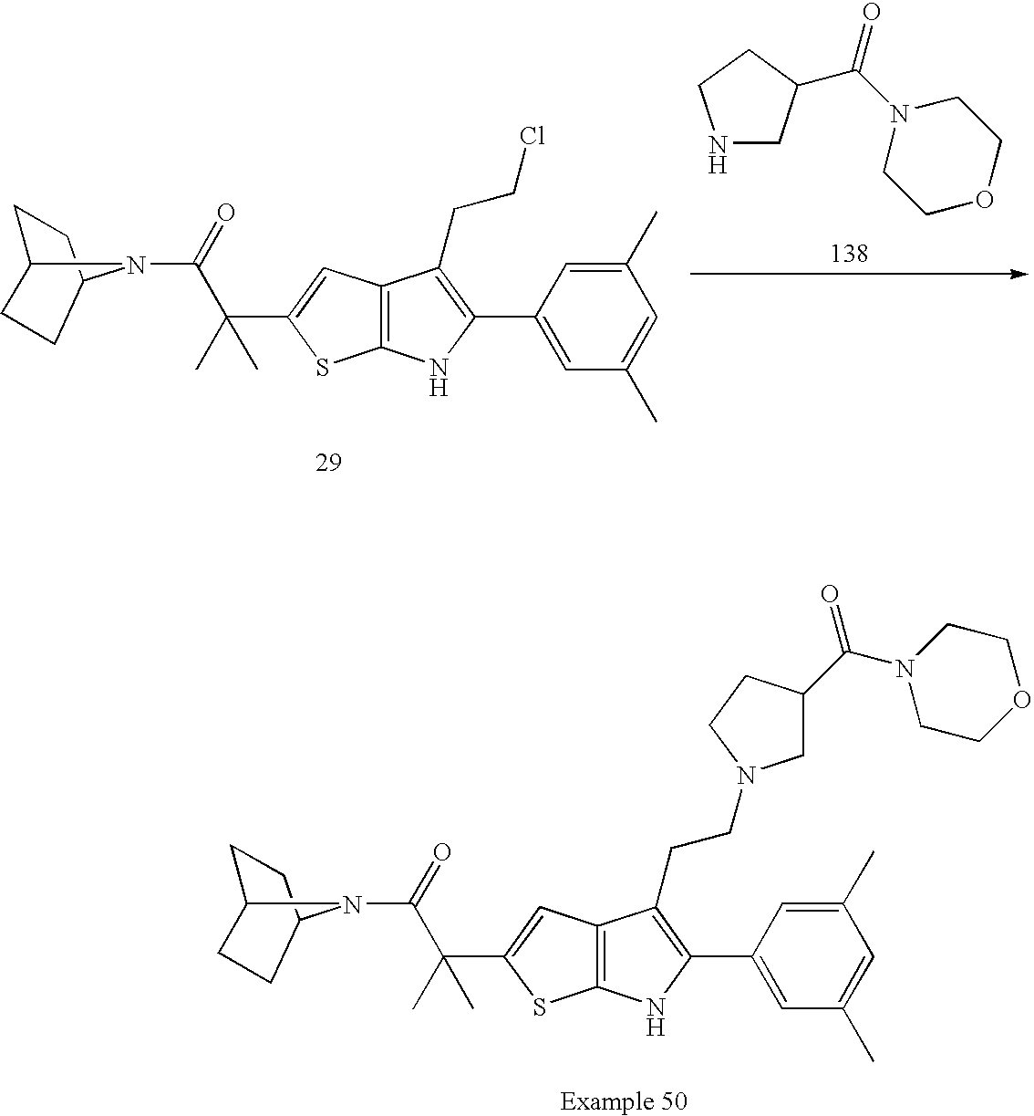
C12=C(NC(C3=CC(C)=CC(C)=C3)=C1CCCl)SC(C(C(=O)N1C3CCC1CC3)(C)C)=C2.N1CC(C(N2CCOCC2)=O)CC1.C12=C(NC(C3=CC(C)=CC(C)=C3)=C1CCN1CC(C(=O)N3CCOCC3)CC1)SC(C(C(=O)N1C3CCC1CC3)(C)C)=C2
